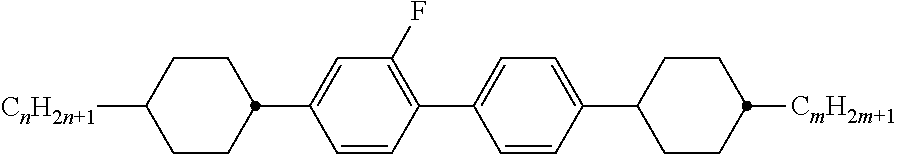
[CnH2n+1]C1CCC(C2=CC(F)=C(C3=CC=C(C4CCC([CmH2m+1])CC4)C=C3)C=C2)CC1
